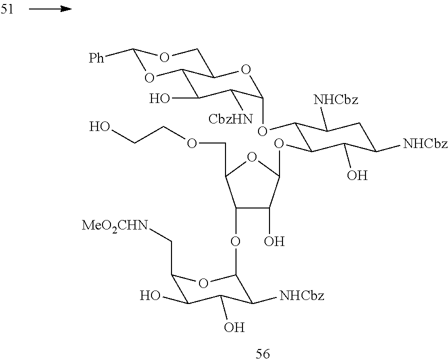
C1(OC2C([NHCbz])C(O)C(O)C(C[MeO2CHN])O2)C(O)C(OC2C(OC3C([CbzHN])C(O)C4OC([Ph])OCC4O3)C([NHCbz])CC([NHCbz])C2O)OC1COCCO
